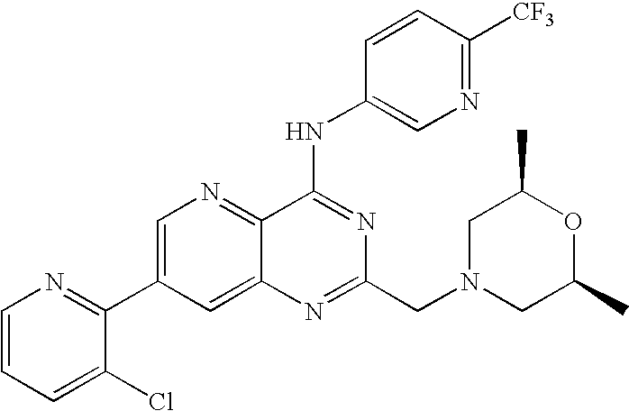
C1=CC=C(Cl)C(C2=CN=C3C(=C2)N=C(CN2CC(C)OC(C)C2)N=C3NC2=CN=C([CF3])C=C2)=N1
